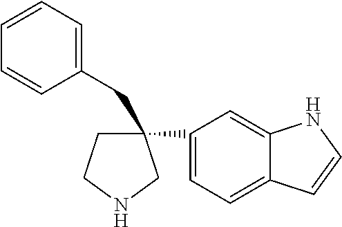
C1(CC2(C3=CC=C4C(=C3)NC=C4)CCNC2)=CC=CC=C1
